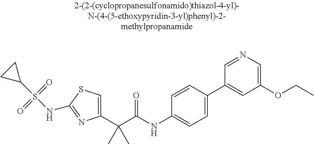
C1(C(C(NC2=CC=C(C3=CC(OCC)=CN=C3)C=C2)=O)(C)C)=CSC(NS(C2CC2)(=O)=O)=N1
